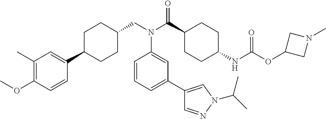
COC1=C(C)C=C(C2CCC(CN(C(C3CCC(NC(OC4CN(C)C4)=O)CC3)=O)C3=CC(C4=CN(C(C)C)N=C4)=CC=C3)CC2)C=C1
